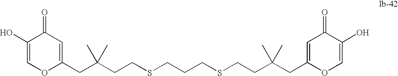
C1(O)=COC(CC(CCSCCCSCCC(CC2=CC(=O)C(O)=CO2)(C)C)(C)C)=CC1=O
